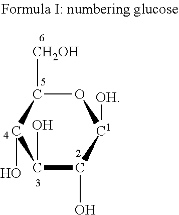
O1C([CH2OH])C(O)C(O)C(O)[C1]1[OH]
